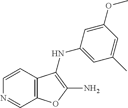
C1=CC2=C(C=N1)OC(N)=C2NC1=CC(C)=CC(OC)=C1
